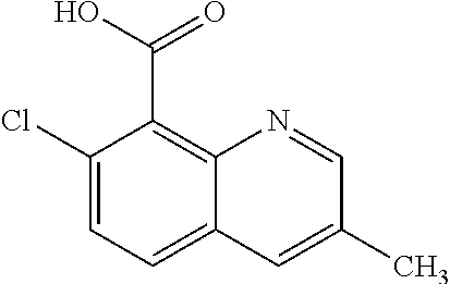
C1(Cl)=CC=C2C(=C1C(O)=O)N=CC(C)=C2
